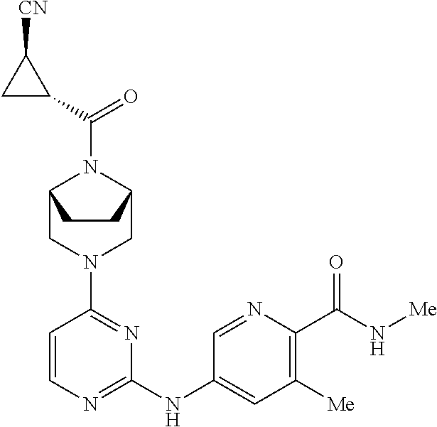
C1=CN=C(NC2=CC([Me])=C(C(N[Me])=O)N=C2)N=C1N1CC2N(C(C3C([CN])C3)=O)C(C1)CC2
